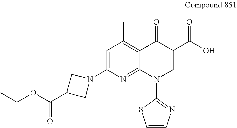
C(C1CN(C2=CC(C)=C3C(=N2)N(C2=NC=CS2)C=C(C(O)=O)C3=O)C1)(OCC)=O
